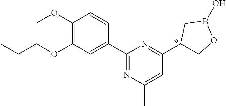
C1(OC)=C(OCCC)C=C(C2=NC(C)=CC(C3COB(O)C3)=N2)C=C1
